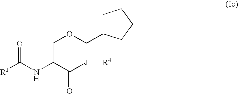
[R1]C(NC(C([J][R4])=O)COCC1CCCC1)=O
